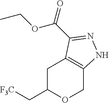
C1C(C[F3C])OCC2=C1C(C(OCC)=O)=NN2
